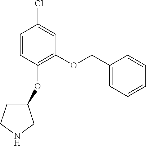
C1=CC(OC2CCNC2)=C(OCC2=CC=CC=C2)C=C1Cl
